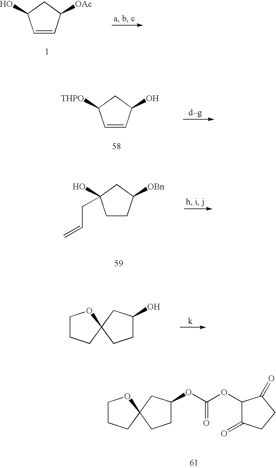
C1=CC([OAc])CC1O.C1=CC(O)CC1[THPO].C1CC([OBn])CC1(O)CC=C.C1CCC2(O1)CCC(O)C2.C1CCC2(O1)CCC(OC(OC1C(=O)CCC1=O)=O)C2
